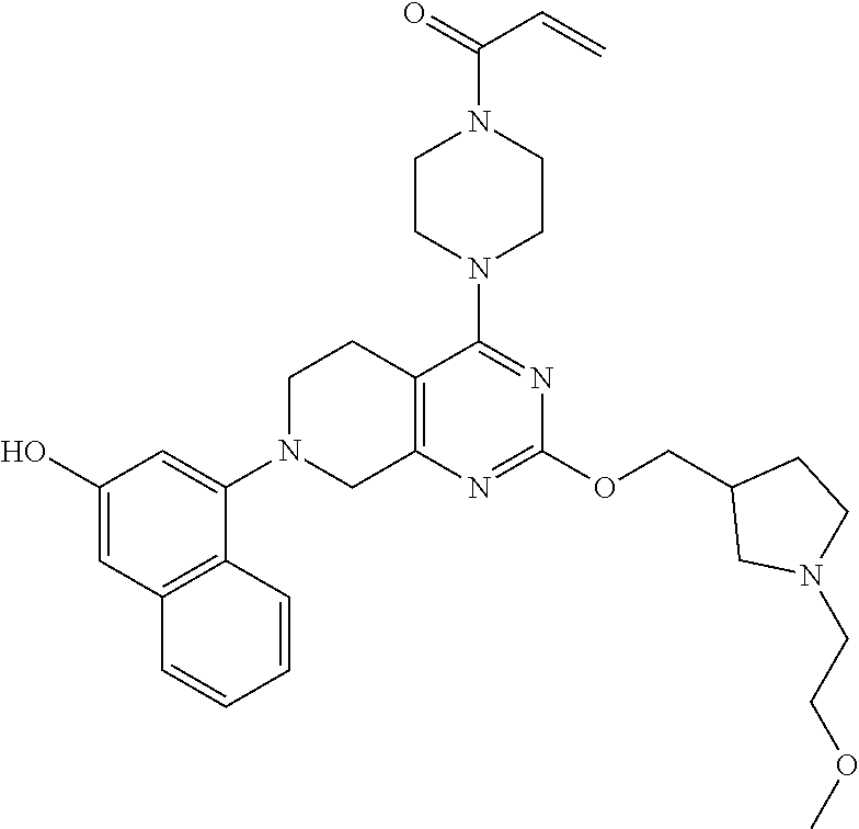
C12=C(N=C(OCC3CN(CCOC)CC3)N=C1N1CCN(C(=O)C=C)CC1)CN(C1=CC(O)=CC3=C1C=CC=C3)CC2
